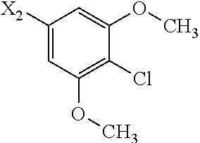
C1([X2])=CC(OC)=C(Cl)C(OC)=C1
